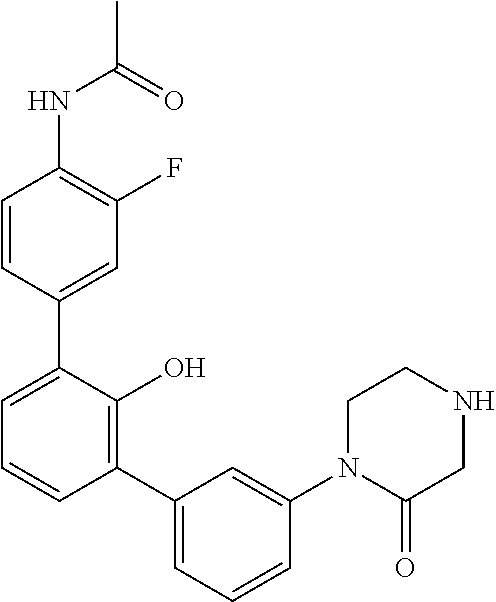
CC(=O)NC1=C(F)C=C(C2=CC=CC(C3=CC=CC(N4C(=O)CNCC4)=C3)=C2O)C=C1
